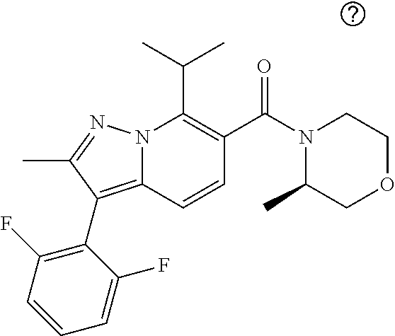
CC(C)C1=C(C(N2CCOCC2C)=O)C=CC2=C(C3=C(F)C=CC=C3F)C(C)=NN12
